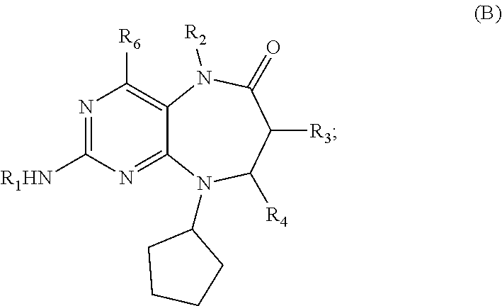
N1=C([R1HN])N=C2C(=C1[R6])N([R2])C(=O)C([R3])C([R4])N2C1CCCC1
